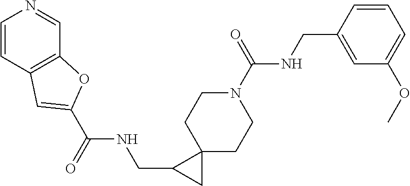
N1(C(NCC2=CC(OC)=CC=C2)=O)CCC2(CC1)C(CNC(C1=CC3=C(C=NC=C3)O1)=O)C2
